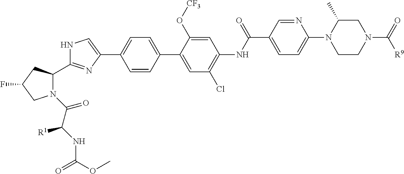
C1C(C)N(C2=CC=C(C(NC3=C(Cl)C=C(C4=CC=C(C5=CNC(C6N(C(=O)C([R1])NC(=O)OC)CC(F)C6)=N5)C=C4)C(O[CF3])=C3)=O)C=N2)CCN1C(=O)[R9]
